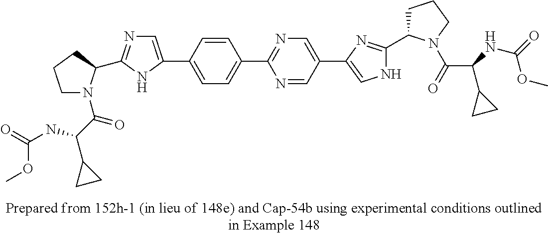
C1(C2=NC=C(C3=CNC(C4CCCN4C(=O)C(C4CC4)NC(=O)OC)=N3)C=N2)=CC=C(C2=CN=C(C3N(C(C(C4CC4)NC(=O)OC)=O)CCC3)N2)C=C1
